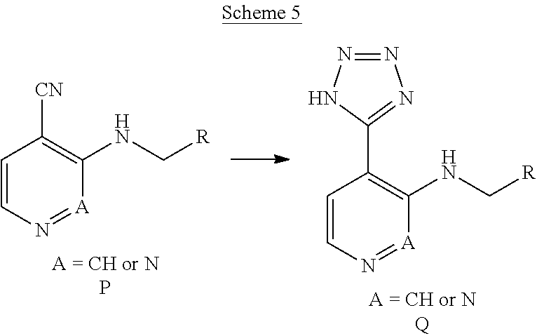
C1=CN=[A]C(NC[R])=C1[CN].C1=CN=[A]C(NC[R])=C1C1=NN=NN1
